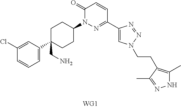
C1(Cl)=CC(C2(CN)CCC(N3N=C(C4=CN(CCC5=C(C)NN=C5C)N=N4)C=CC3=O)CC2)=CC=C1
